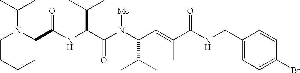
N(C(C(N(C(C(C)C)C=C(C)C(NCC1=CC=C(Br)C=C1)=O)[Me])=O)C(C)C)C(C1N(C(C)C)CCCC1)=O
